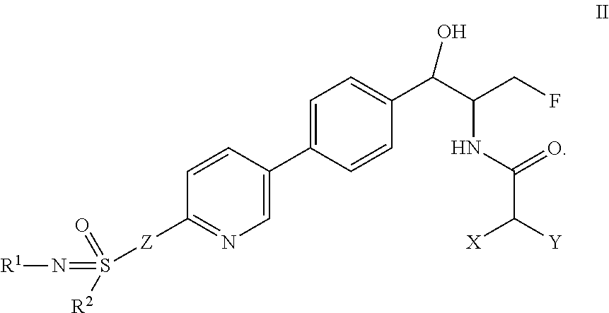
C1([Z]S(=O)([R2])=N[R1])=NC=C(C2=CC=C(C(C(CF)NC(C([Y])[X])=O)O)C=C2)C=C1
